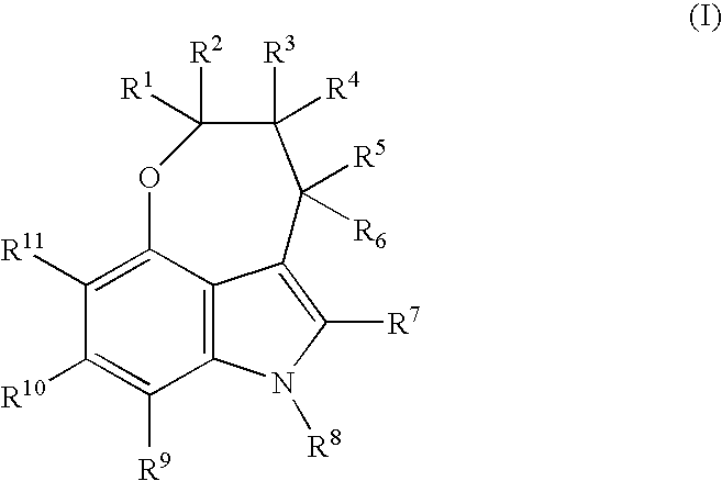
C12=C3C(=C([R11])C([R10])=C1[R9])OC([R2])([R1])C([R3])([R4])C([R5])([R6])C3=C([R7])N2[R8]
